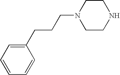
C1(CCCN2CCNCC2)=CC=CC=C1
